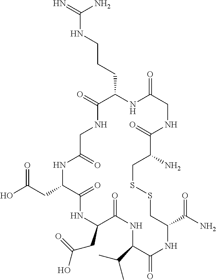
N=C(NCCCC1NC(=O)CNC(=O)C(N)CSSCC(C(=O)N)NC(=O)C(C(C)C)NC(=O)C(CC(O)=O)NC(=O)C(CC(O)=O)NC(=O)CNC1=O)N
